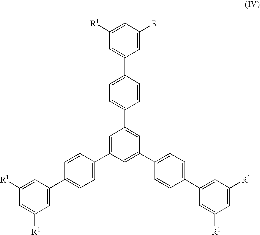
C1([R1])=CC([R1])=CC(C2=CC=C(C3=CC(C4=CC=C(C5=CC([R1])=CC([R1])=C5)C=C4)=CC(C4=CC=C(C5=CC([R1])=CC([R1])=C5)C=C4)=C3)C=C2)=C1
